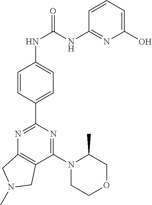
N1=C(C2=CC=C(NC(=O)NC3=NC(O)=CC=C3)C=C2)N=C(N2CCOCC2C)C2=C1CN(C)C2
